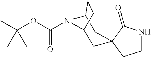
C1NC(=O)C2(C1)CC1N(C(OC(C)(C)C)=O)C(C2)CC1
